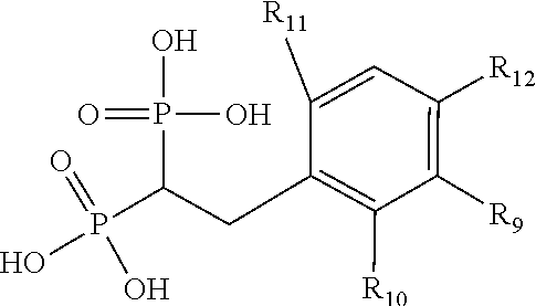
P(O)(=O)(C(P(=O)(O)O)CC1=C([R10])C([R9])=C([R12])C=C1[R11])O
